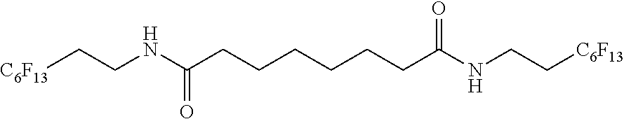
[C6F13]CCNC(CCCCCCC(NCC[C6F13])=O)=O
